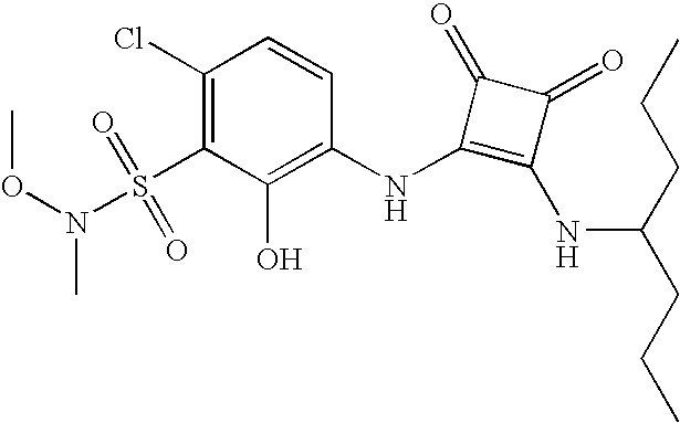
O(N(S(C1=C(Cl)C=CC(NC2=C(NC(CCC)CCC)C(=O)C2=O)=C1O)(=O)=O)C)C
